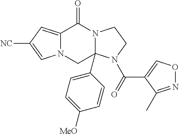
C12=CC([NC])=CN1CC1(C3=CC=C([MeO])C=C3)N(C2=O)CCN1C(=O)C1=CON=C1C
